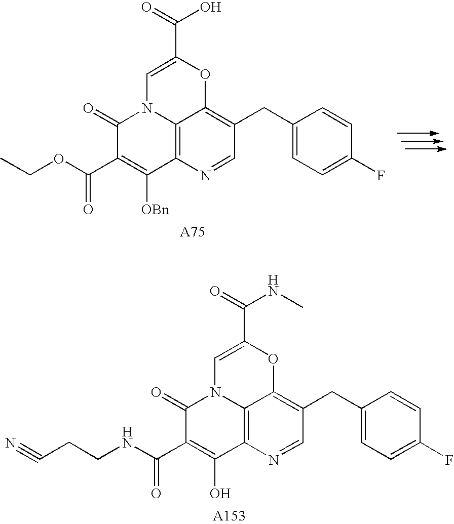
C1=NC2=C3C(=C1CC1=CC=C(F)C=C1)OC(C(=O)O)=CN3C(=O)C(C(=O)OCC)=C2[OBn].[A75].C1=NC2=C3C(=C1CC1=CC=C(F)C=C1)OC(C(=O)NC)=CN3C(=O)C(C(=O)NCCC#N)=C2O.[A153]
